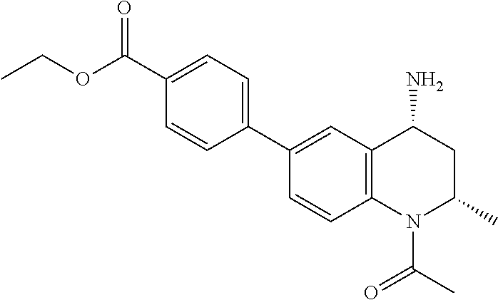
CCOC(C1=CC=C(C2=CC3=C(C=C2)N(C(C)=O)C(C)CC3N)C=C1)=O
